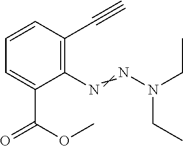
C1=CC(C#C)=C(N=NN(CC)CC)C(C(OC)=O)=C1
